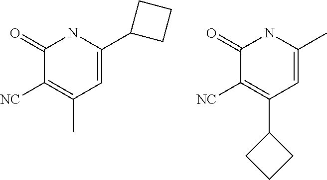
C1=C(C2CCC2)NC(=O)C([NC])=C1C.C1=C(C)NC(=O)C([NC])=C1C1CCC1
